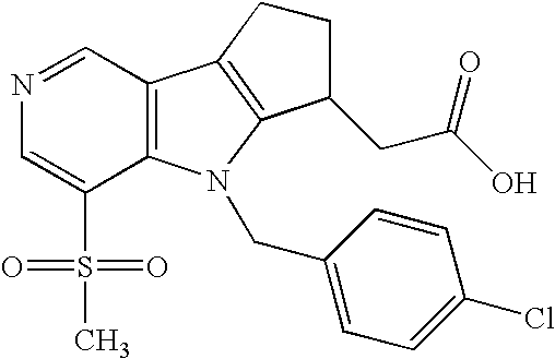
C12=C(C=NC=C1S(=O)(=O)C)C1=C(N2CC2=CC=C(Cl)C=C2)C(CC(O)=O)CC1
